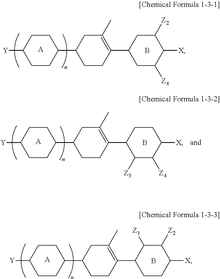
C1CC(C2CC([Z4])C([X])C([Z2])C2)=C(C)CC1C1CCC([Y])CC1.B.[A].C1CC(C2C([Z3])C([Z4])C([X])CC2)=C(C)CC1C1CCC([Y])CC1.B.[A].C1CC(C2CCC([X])C([Z2])C2[Z1])=C(C)CC1C1CCC([Y])CC1.B.[A]
